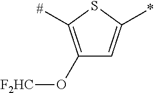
C1(O[F2HC])=C([#])SC(*)=C1
